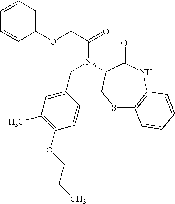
S1C2=C(NC(=O)C(N(CC3=CC(C)=C(OCCC)C=C3)C(COC3=CC=CC=C3)=O)C1)C=CC=C2
